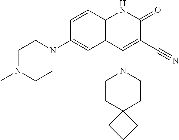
C1=CC2=C(C=C1N1CCN(C)CC1)C(N1CCC3(CC1)CCC3)=C(C#N)C(=O)N2
